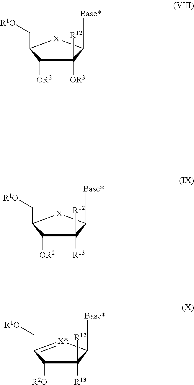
[Base*]C1C([R13])([R12])C([OR2])C(C[R1O])[X]1.[Base*]C1C([R13])([R12])C([R2O])C(C[R1O])=[X*]1.[Base*]C1C([OR3])([R12])C([OR2])C(C[R1O])[X]1
